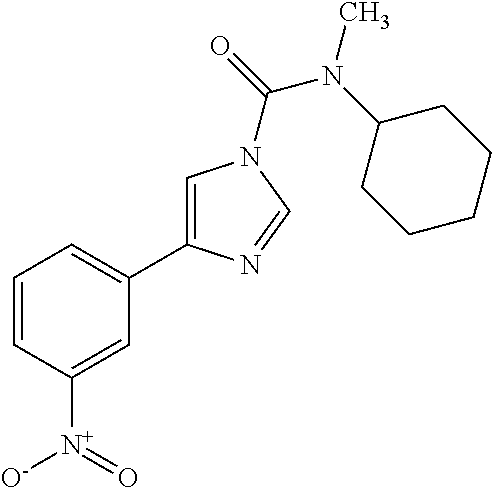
C1=CC([N+](=O)[O-])=CC(C2=CN(C(=O)N(C3CCCCC3)C)C=N2)=C1
